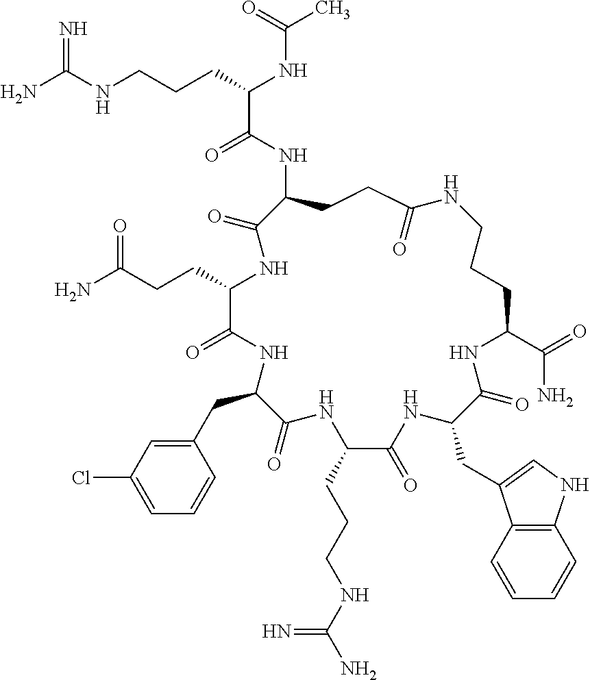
NC(NCCCC(NC(C)=O)C(=O)NC1CCC(=O)NCCCC(C(=O)N)NC(=O)C(CC2=CNC3=C2C=CC=C3)NC(=O)C(CCCNC(N)=N)NC(=O)C(CC2=CC(Cl)=CC=C2)NC(=O)C(CCC(N)=O)NC1=O)=N
